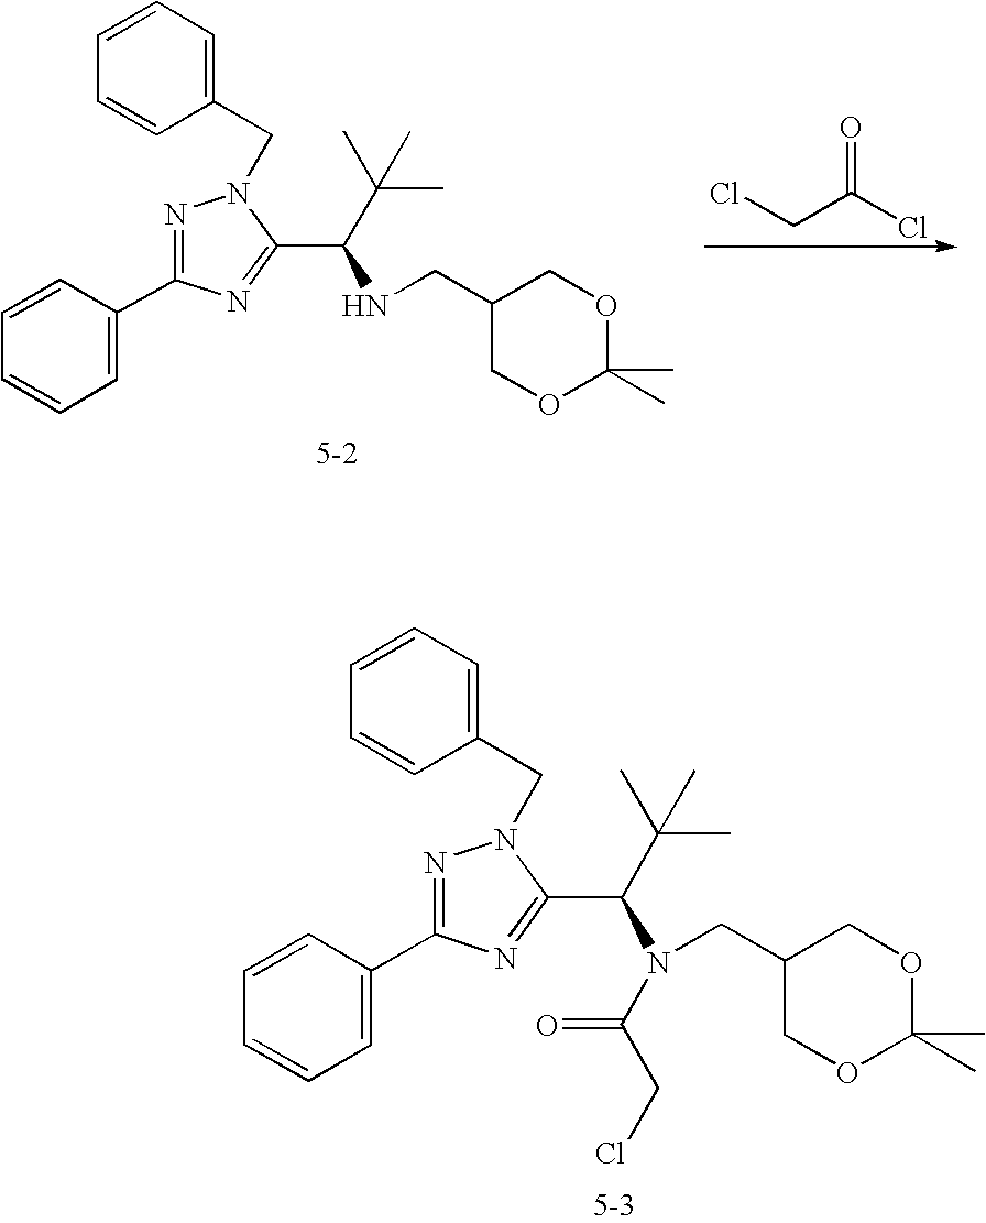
C1=C(C2=NN(CC3=CC=CC=C3)C(C(C(C)(C)C)NCC3COC(C)(C)OC3)=N2)C=CC=C1.ClCC(Cl)=O.C1=C(C2=NN(CC3=CC=CC=C3)C(C(C(C)(C)C)N(CC3COC(C)(C)OC3)C(CCl)=O)=N2)C=CC=C1
